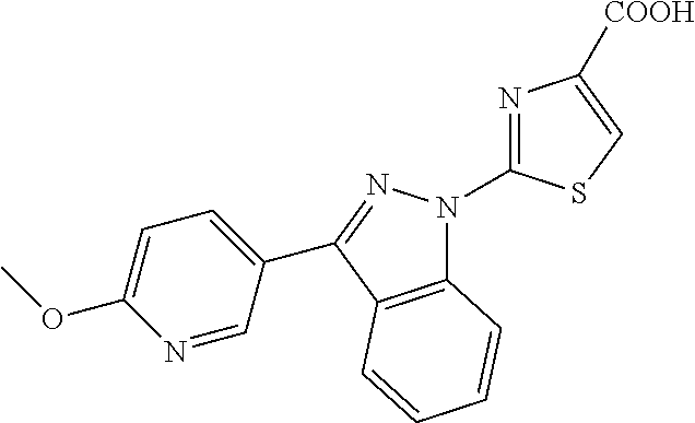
C12=C(C(C3=CC=C(OC)N=C3)=NN1C1=NC([COOH])=CS1)C=CC=C2
